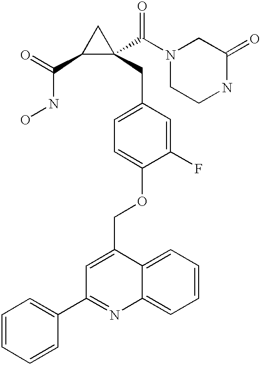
C1(C(=O)NO)C(C(N2CCNC(=O)C2)=O)(CC2=CC=C(OCC3=CC(C4=CC=CC=C4)=NC4=CC=CC=C34)C(F)=C2)C1
